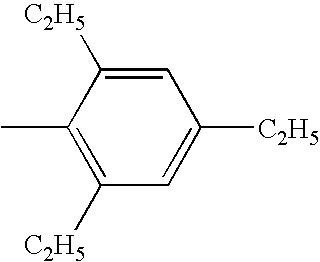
C1(C)=C([C2H5])C=C([C2H5])C=C1[C2H5]
